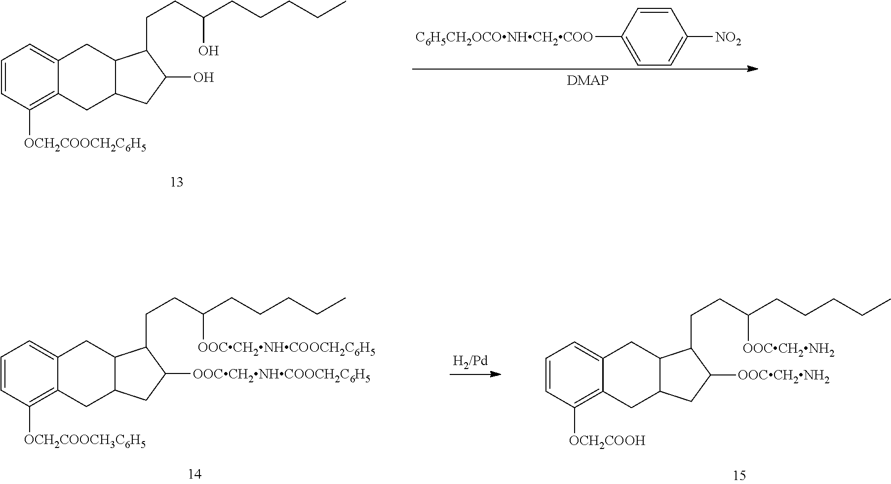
C1=CC([OCH2COOCH2C6H5])=C2C(=C1)CC1C(C2)CC(O)C1CCC(CCCCC)O.C1=C([C6H5CH2OCONHCH2COO])C=CC([NO2])=C1.C1=CC([OCH2COOCH3C6H5])=C2C(=C1)CC1C(C2)CC([OOCCH2NHCOOCH2C6H5])C1CCC(CCCCC)[OOCCH2NHCOOCH2C6H5].C1=CC([OCH2COOH])=C2C(=C1)CC1C(C2)CC([OOCCH2NH2])C1CCC(CCCCC)[OOCCH2NH2]
